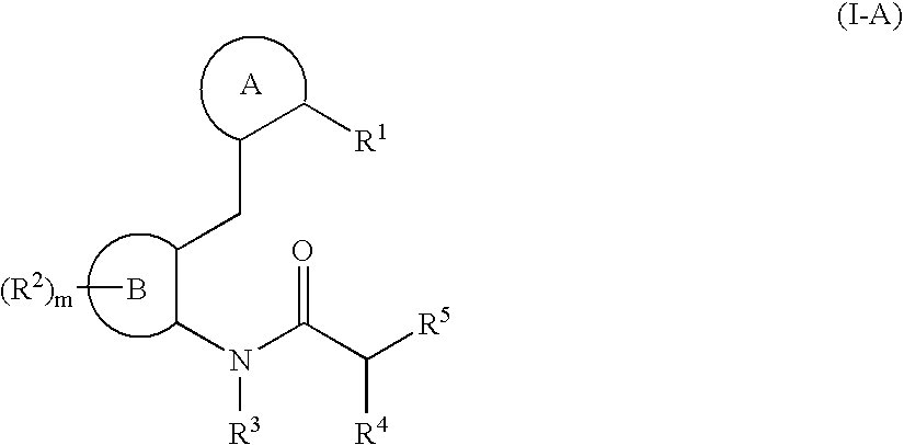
[R1]CCCCCN(C(C([R5])[R4])=O)[R3].B[(R2)m]
